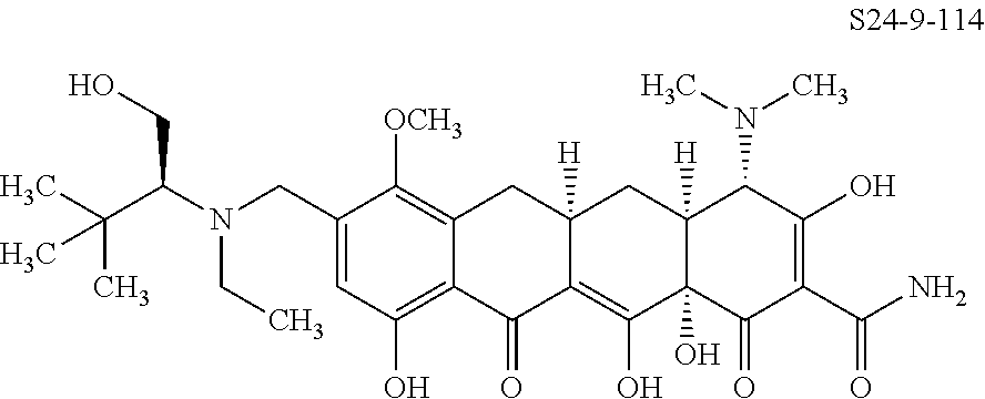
C1(CN(C(CO)C(C)(C)C)CC)=CC(O)=C2C(=C1[OCH3])CC1([H])C(=C(O)C3(O)C([H])(C1)C(N(C)C)C(O)=C(C(N)=O)C3=O)C2=O
